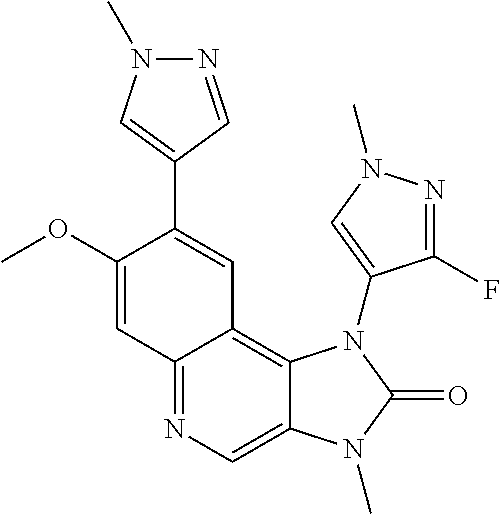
C12=NC=C3C(=C1C=C(C1=CN(C)N=C1)C(OC)=C2)N(C1=CN(C)N=C1F)C(=O)N3C
